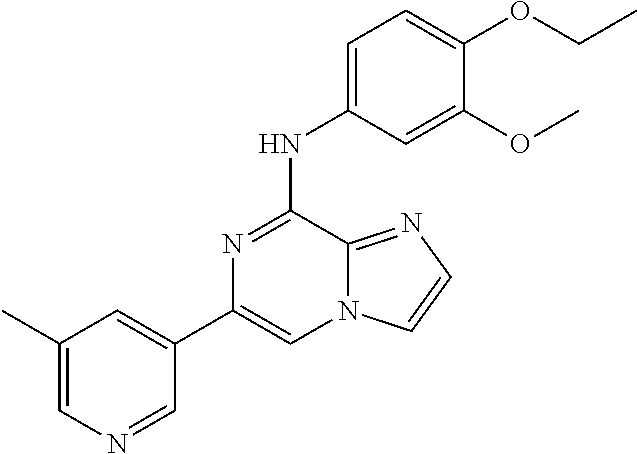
C1(C)=CN=CC(C2=CN3C(=NC=C3)C(NC3=CC=C(OCC)C(OC)=C3)=N2)=C1
